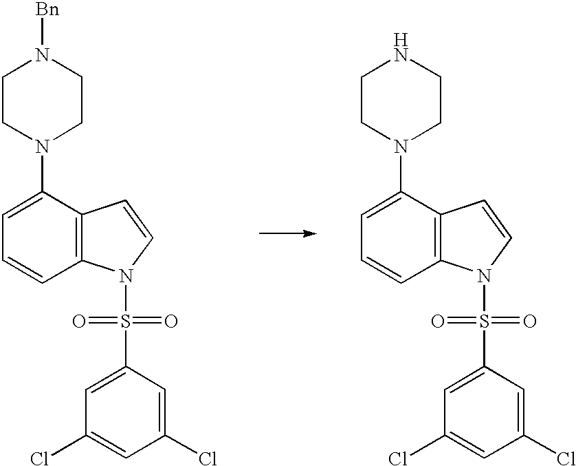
C1=CC2=C(C(N3CCN([Bn])CC3)=C1)C=CN2S(=O)(=O)C1=CC(Cl)=CC(Cl)=C1.C1=CC2=C(C(N3CCNCC3)=C1)C=CN2S(=O)(=O)C1=CC(Cl)=CC(Cl)=C1
